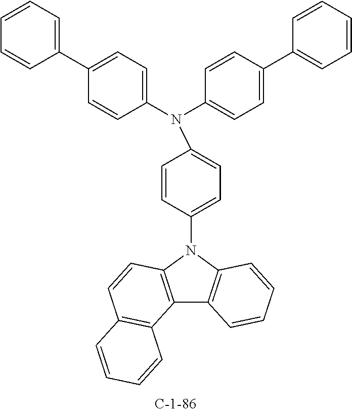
C1(N2C3=C(C4=C2C=CC=C4)C2=C(C=C3)C=CC=C2)=CC=C(N(C2=CC=C(C3=CC=CC=C3)C=C2)C2=CC=C(C3=CC=CC=C3)C=C2)C=C1
